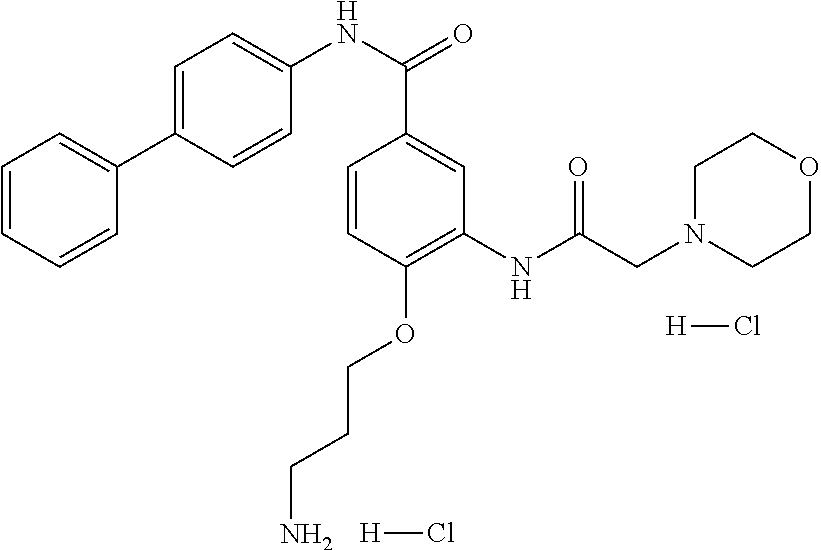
C1=CC=CC(C2=CC=C(NC(=O)C3=CC(NC(CN4CCOCC4)=O)=C(OCCCN)C=C3)C=C2)=C1.[H]Cl.[H]Cl
